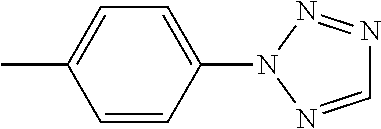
C1=CC(N2N=CN=N2)=CC=C1C
